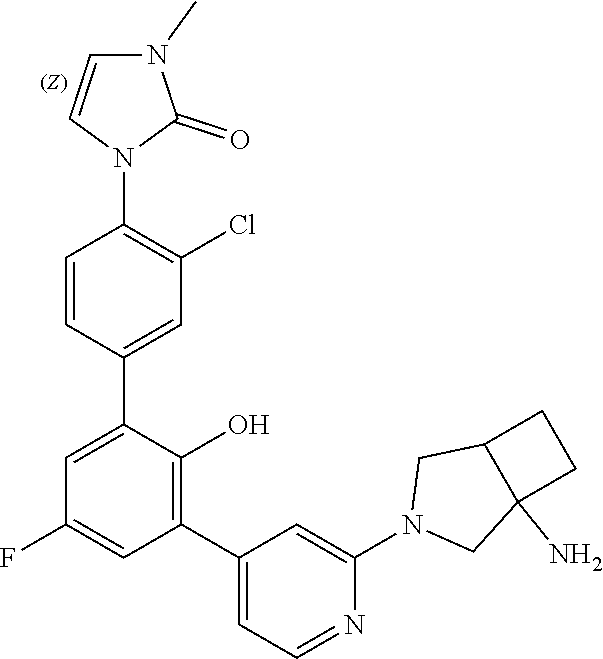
C1=CC(C2=CC(F)=CC(C3=CC=NC(N4CC5(N)C(C4)CC5)=C3)=C2O)=CC(Cl)=C1N1C(=O)N(C)C=C1
